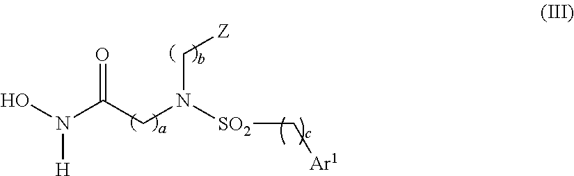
[H]N(O)C(CN([SO2]C[Ar1])C[Z])=O
